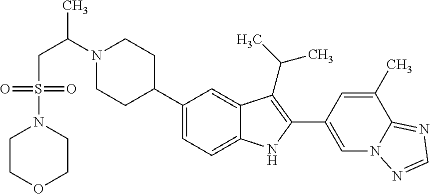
C1(C2CCN(C(C)CS(N3CCOCC3)(=O)=O)CC2)=CC=C2C(=C1)C(C(C)C)=C(C1=CN3C(=NC=N3)C(C)=C1)N2
